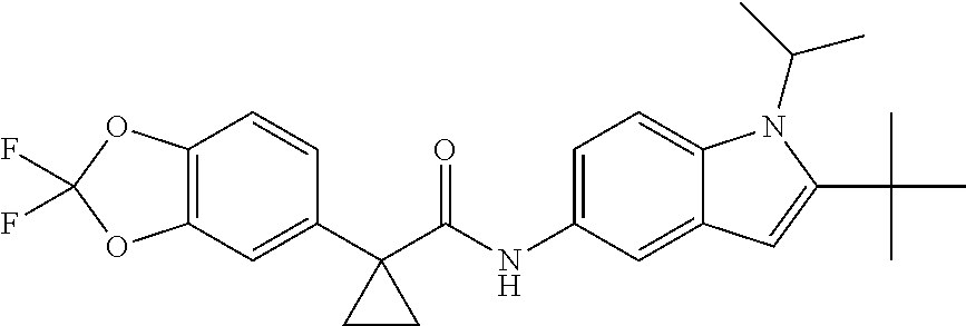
C12=C(C=C(C3(C(NC4=CC=C5C(=C4)C=C(C(C)(C)C)N5C(C)C)=O)CC3)C=C1)OC(F)(F)O2
